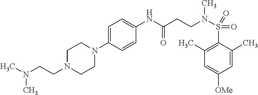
C1=C(N2CCN(CCN(C)C)CC2)C=CC(NC(=O)CCN(S(C2=C(C)C=C([OMe])C=C2C)(=O)=O)C)=C1
